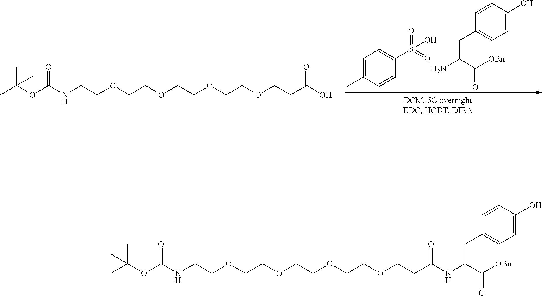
NC(C([OBn])=O)CC1=CC=C(O)C=C1.C1=C(C)C=CC(S(=O)(=O)O)=C1.CC(OC(NCCOCCOCCOCCOCCC(O)=O)=O)(C)C.CC(OC(NCCOCCOCCOCCOCCC(NC(C([OBn])=O)CC1=CC=C(O)C=C1)=O)=O)(C)C
